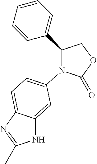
C1(C2=CC=CC=C2)COC(=O)N1C1=CC=C2C(=C1)NC(C)=N2
